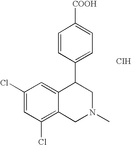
C1(Cl)=CC(Cl)=C2C(=C1)C(C1=CC=C([COOH])C=C1)CN(C)C2.[CIH]
